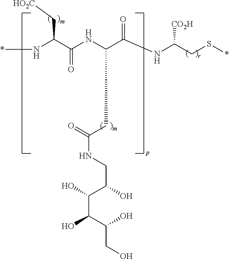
N(C(C(NC(CS*)[CO2H])=O)CC(=O)NCC(C(C(C(O)CO)O)O)O)C(C(N*)C[HO2C])=O
